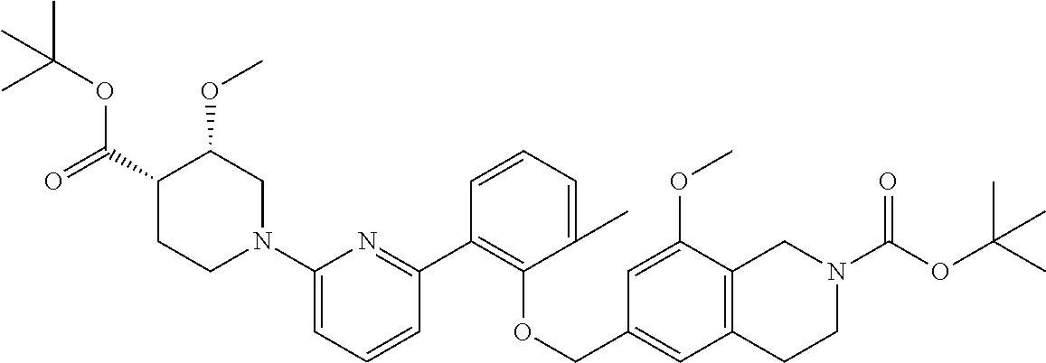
C1(C2=C(OCC3=CC4=C(C(OC)=C3)CN(C(OC(C)(C)C)=O)CC4)C(C)=CC=C2)=NC(N2CC(OC)C(C(=O)OC(C)(C)C)CC2)=CC=C1
